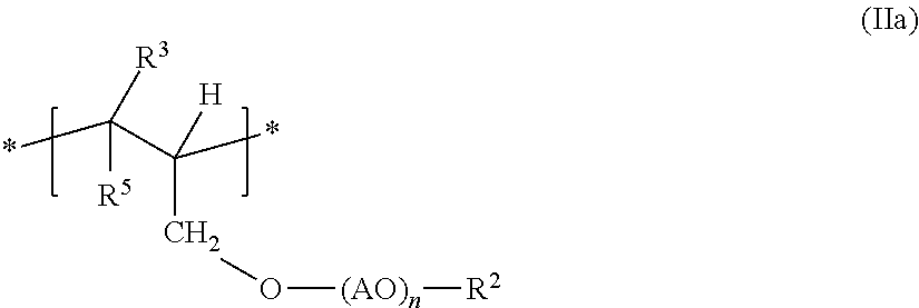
C([R5])(*)(C(CO[(AO)n][R2])([H])*)[R3]
